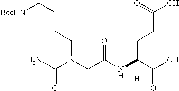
[BocHN]CCCCN(C(N)=O)CC(NC(C(O)=O)(CCC(=O)O)[H])=O
